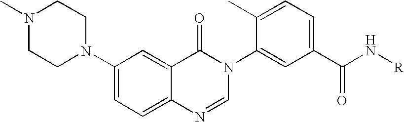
C1(N2CCN(C)CC2)=CC=C2C(=C1)C(=O)N(C1=CC(C(N[R])=O)=CC=C1C)C=N2
